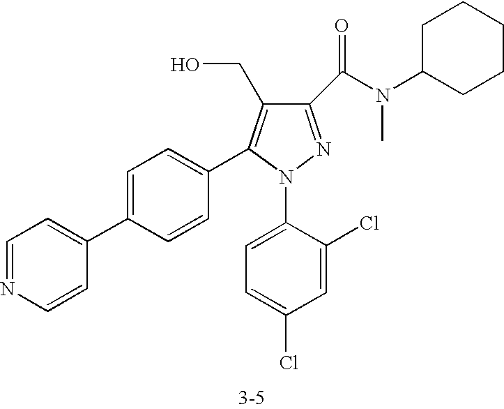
C1(C(N(C2CCCCC2)C)=O)=NN(C2=CC=C(Cl)C=C2Cl)C(C2=CC=C(C3=CC=NC=C3)C=C2)=C1CO
